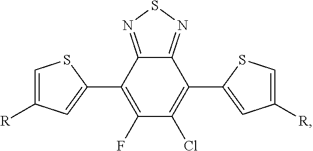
C1(Cl)=C(C2=CC([R])=CS2)C2=NSN=C2C(C2=CC([R])=CS2)=C1F
